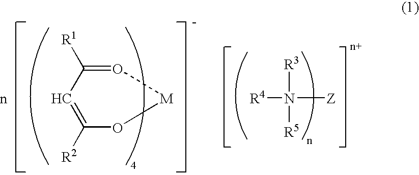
C1([R2])=CC([R1])=O[M]O1.n.N([R5])([R3])([Z])[R4]
